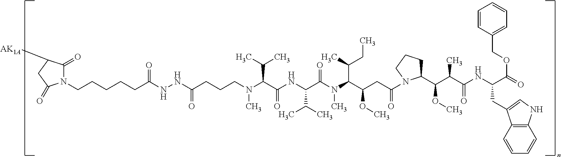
N1(CCCCCC(NNC(=O)CCCN(C(C(C)C)C(=O)NC(C(C)C)C(N(C(C(CC)C)C(OC)CC(N2C(C(C(C(NC(CC3=CNC4=C3C=CC=C4)C(=O)OCC3=CC=CC=C3)=O)C)OC)CCC2)=O)C)=O)C)=O)C(=O)C([AK1A])CC1=O
